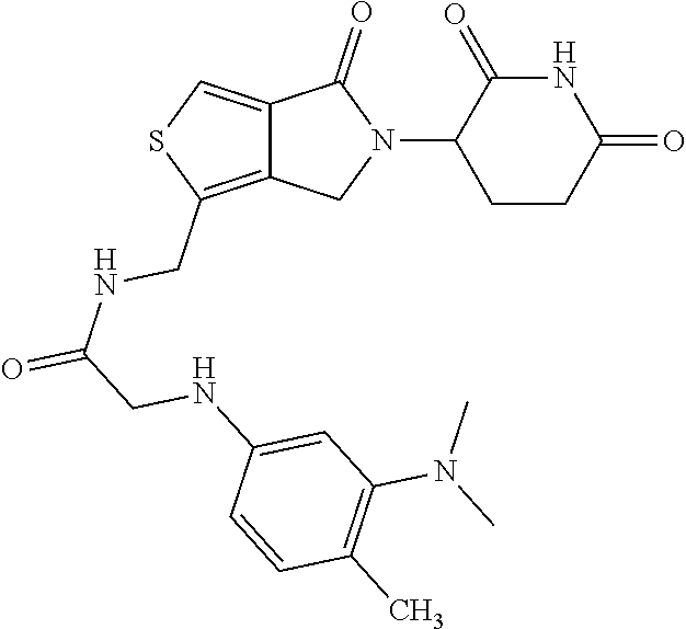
C12=C(CNC(CNC3=CC(N(C)C)=C(C)C=C3)=O)SC=C1C(=O)N(C1CCC(=O)NC1=O)C2
